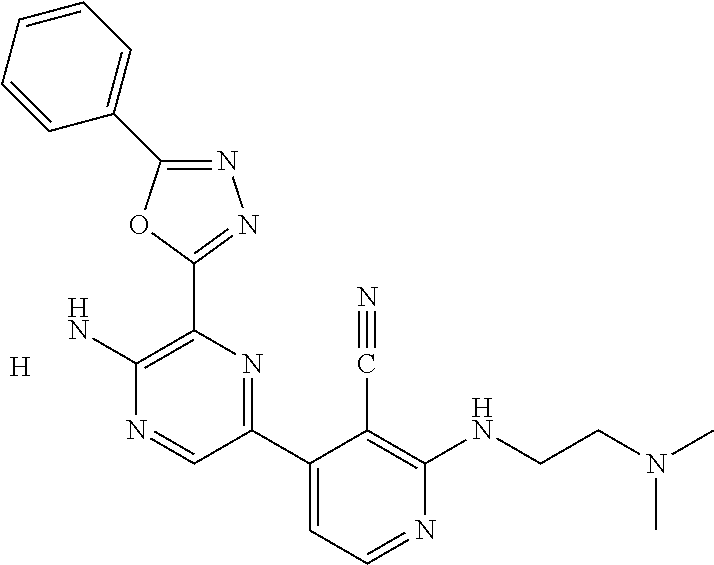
[H].NC1=C(C2=NN=C(C3=CC=CC=C3)O2)N=C(C2=CC=NC(NCCN(C)C)=C2C#N)C=N1
